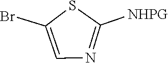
C1=C(Br)SC([NHPG])=N1
